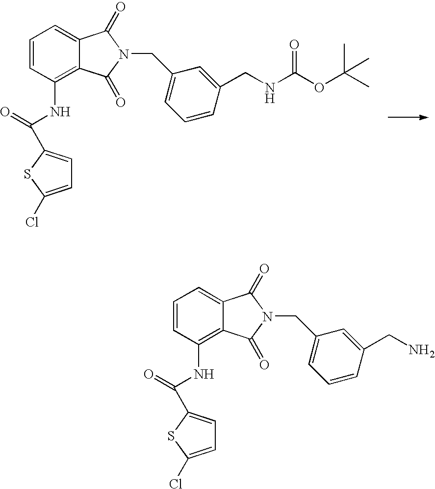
C1=CC=C2C(=C1NC(C1=CC=C(Cl)S1)=O)C(=O)N(CC1=CC=CC(CNC(OC(C)(C)C)=O)=C1)C2=O.C1=CC=C2C(=C1NC(C1=CC=C(Cl)S1)=O)C(=O)N(CC1=CC=CC(CN)=C1)C2=O
